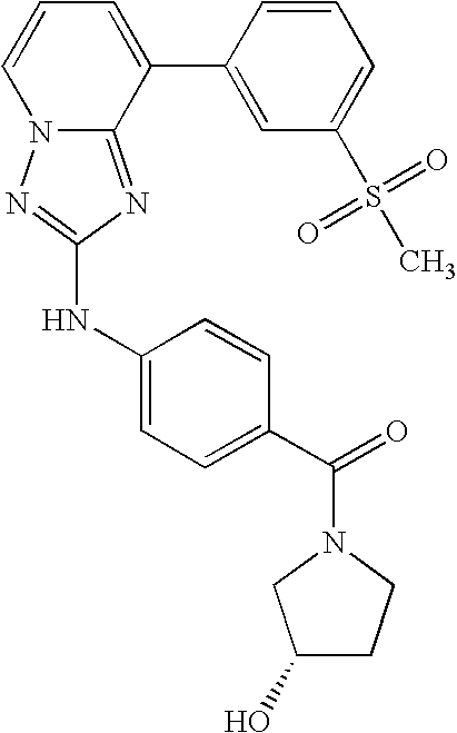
C1=CC=C(C2=CC(S(=O)(=O)C)=CC=C2)C2=NC(NC3=CC=C(C(N4CC(O)CC4)=O)C=C3)=NN12
